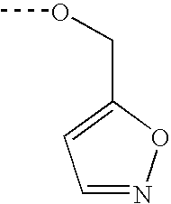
C1=NOC(COC)=C1
